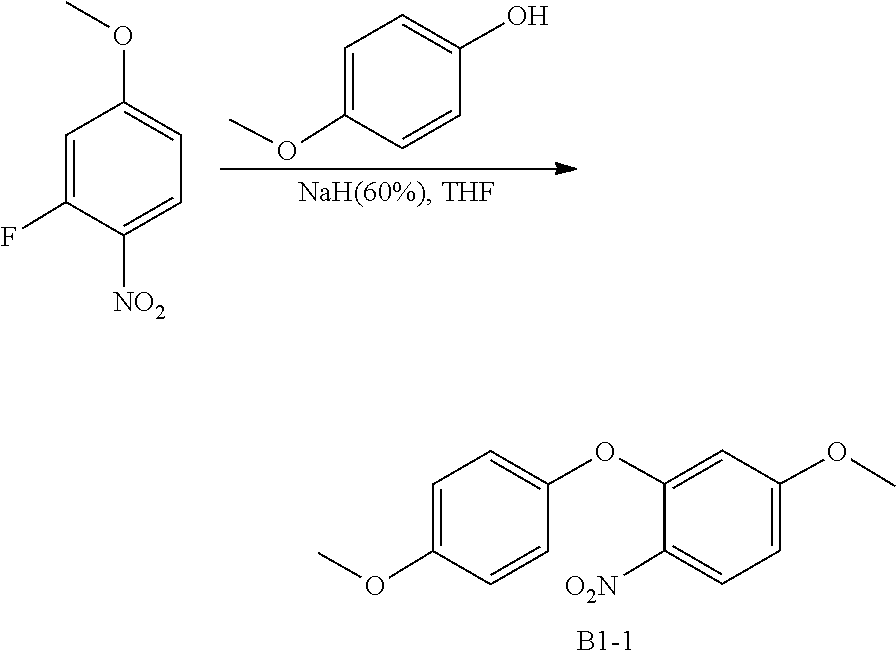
COC1=CC=C([NO2])C(F)=C1.O(C)C1=CC=C(O)C=C1.O(C)C1=CC=C(OC2=CC(OC)=CC=C2[O2N])C=C1
